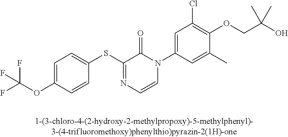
FC(OC1=CC=C(SC2=NC=CN(C3=CC(Cl)=C(OCC(O)(C)C)C(C)=C3)C2=O)C=C1)(F)F
